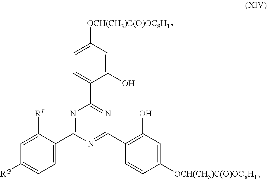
C1=C([RF])C(C2=NC(C3=CC=C([OCH(CH3)C(O)OC8H17])C=C3O)=NC(C3=C(O)C=C([OCH(CH3)C(O)OC8H17])C=C3)=N2)=CC=C1[RG]
